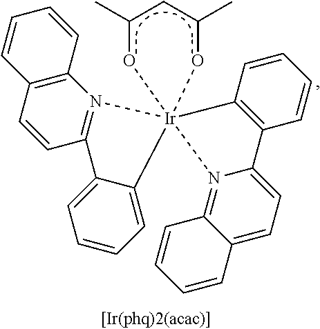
C1=CC2=C(C=C1)C1=CC=C3C(=N1[Ir]214(C2=CC=CC=C2C2=N1C1=C(C=C2)C=CC=C1)OC(C)CC(C)O4)C=CC=C3
